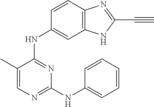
C1(C)=CN=C(NC2=CC=CC=C2)N=C1NC1=CC2=C(C=C1)N=C(C#C)N2
